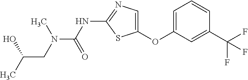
C1=C(OC2=CN=C(NC(=O)N(CC(C)O)C)S2)C=C(C(F)(F)F)C=C1
